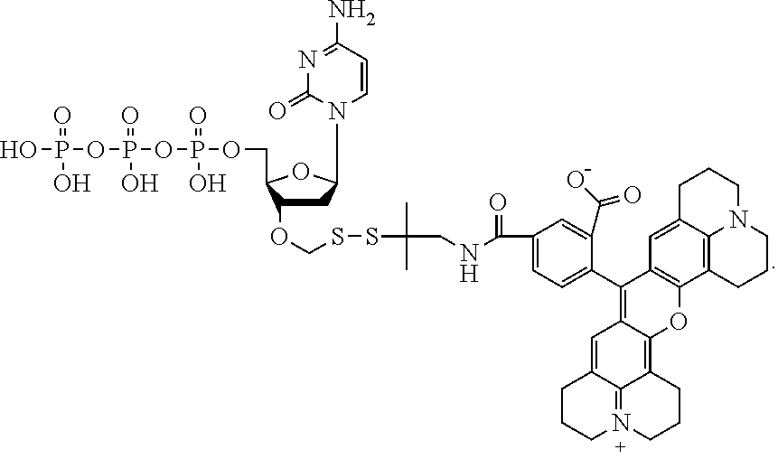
C1C(OCSSC(CNC(=O)C2=CC=C(C3=C4C(=C5C6=N(CCCC6=C4)CCC5)OC4=C3C=C3C5=C4CCCN5CCC3)C(C(O)=O)=C2)(C)C)C(COP(OP(OP(O)(=O)O)(=O)O)(=O)O)OC1N1C(=O)N=C(N)C=C1
